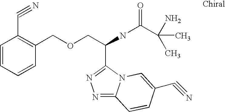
C(NC(=O)C(N)(C)C)(COCC1=C(C#N)C=CC=C1)C1=NN=C2N1C=C(C#N)C=C2
